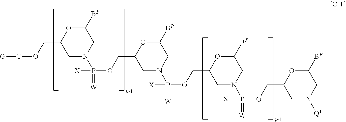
C1([BP])OC(CO[T][G])CN(P(=[W])([X])OCC2CN(P([X])(OCC3OC([BP])CN(P(=[W])([X])OCC4CN([Q1])CC([BP])O4)C3)=[W])CC([BP])O2)C1
